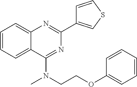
C1=CC=C2C(=C1)N=C(C1=CSC=C1)N=C2N(CCOC1=CC=CC=C1)C
